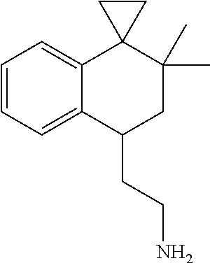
C1=CC=C2C(=C1)C1(C(C)(C)CC2CCN)CC1
